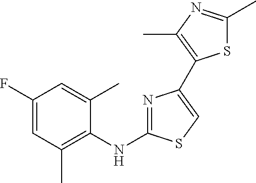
C1(F)=CC(C)=C(NC2=NC(C3=C(C)N=C(C)S3)=CS2)C(C)=C1
